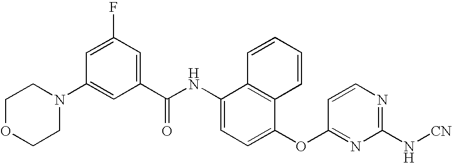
C1OCCN(C2=CC(C(NC3=CC=C(OC4=NC(N[CN])=NC=C4)C4=C3C=CC=C4)=O)=CC(F)=C2)C1
